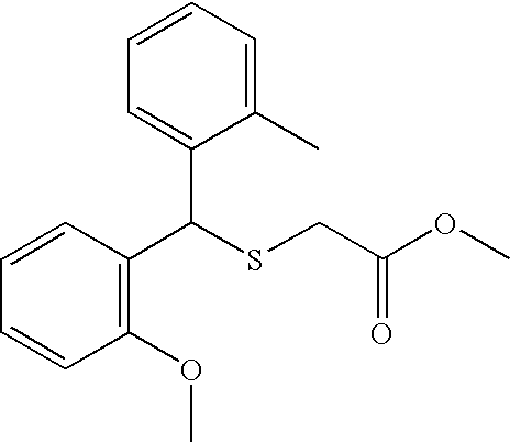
C1(C(SCC(=O)OC)C2=CC=CC=C2C)=C(OC)C=CC=C1
